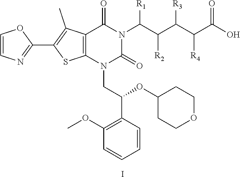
C12=C(C(C)=C(C3=NC=CO3)S1)C(=O)N(C([R1])C([R2])C([R3])C([R4])C(O)=O)C(=O)N2CC(C1=C(OC)C=CC=C1)OC1CCOCC1.I
